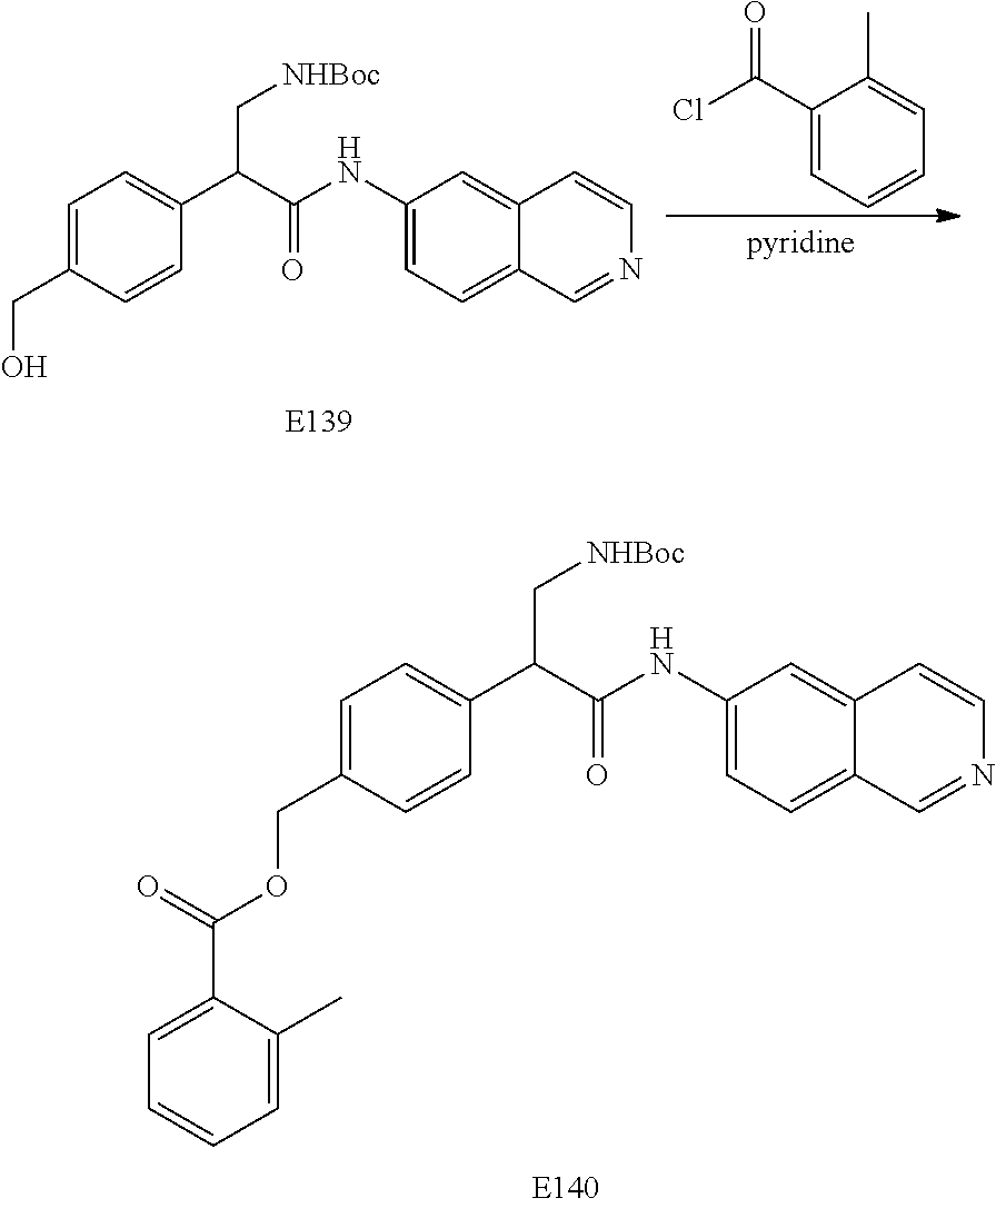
C1(C(Cl)=O)=CC=CC=C1C.C1(NC(C(C2=CC=C(CO)C=C2)C[NHBoc])=O)=CC=C2C(=C1)C=CN=C2.C1(NC(C(C2=CC=C(COC(C3=CC=CC=C3C)=O)C=C2)C[NHBoc])=O)=CC=C2C(=C1)C=CN=C2
